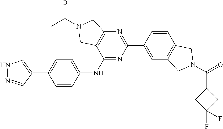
N1N=CC(C2=CC=C(NC3=NC(C4=CC5=C(C=C4)CN(C(=O)C4CC(F)(F)C4)C5)=NC4=C3CN(C(C)=O)C4)C=C2)=C1
